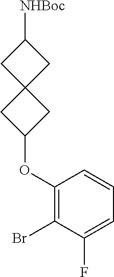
C1(OC2CC3(C2)CC([NHBoc])C3)=C(Br)C(F)=CC=C1
